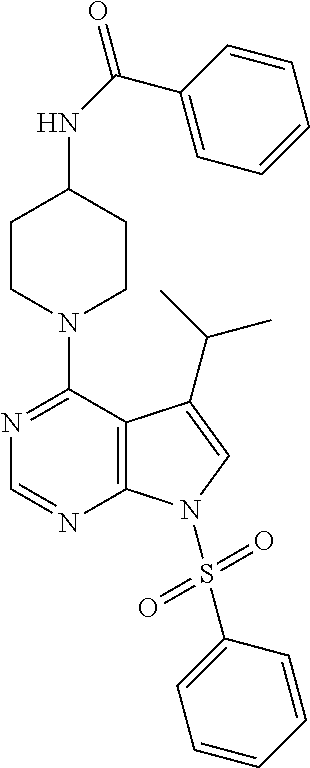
N1=C(N2CCC(NC(C3=CC=CC=C3)=O)CC2)C2=C(N=C1)N(S(C1=CC=CC=C1)(=O)=O)C=C2C(C)C
